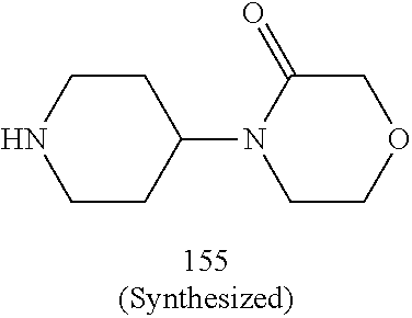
C1C(N2CCOCC2=O)CCNC1
